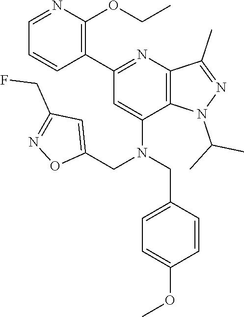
C1(C2=NC3=C(C(N(CC4=CC(CF)=NO4)CC4=CC=C(OC)C=C4)=C2)N(C(C)C)N=C3C)=C(OCC)N=CC=C1
